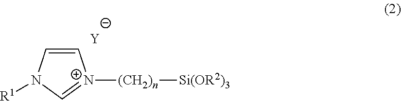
C1=CN([R1])C=[N+]1[(CH2)n][Si(OR2)3].[Y]
